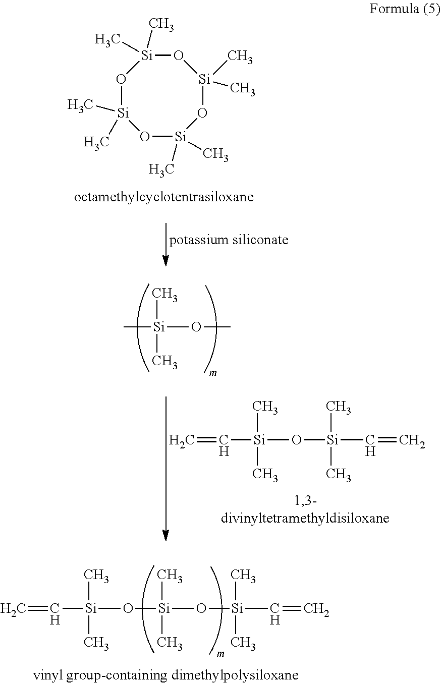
C=C[Si](C)(C)O[Si](C)(C)O[Si](C)(C)C=C.O1[Si](C)(C)O[Si](C)(C)O[Si](C)(C)O[Si]1(C)C.C[Si](C)(C)OC.C=C[Si](C)(C)O[Si](C)(C)C=C
